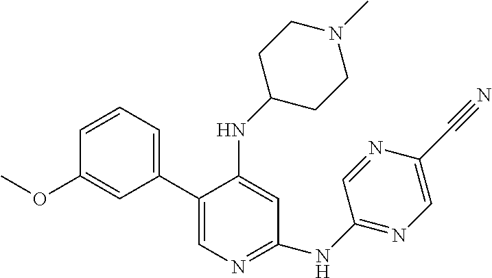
C1(C2=CN=C(NC3=NC=C(C#N)N=C3)C=C2NC2CCN(C)CC2)=CC=CC(OC)=C1
